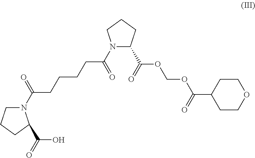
N1(C(=O)CCCCC(N2C(C(=O)OCOC(C3CCOCC3)=O)CCC2)=O)CCCC1C(=O)O
